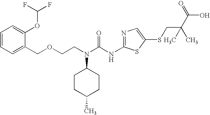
C(OCCN(C(NC1=NC=C(SCC(C(=O)O)(C)C)S1)=O)C1CCC(C)CC1)C1=CC=CC=C1OC(F)F
